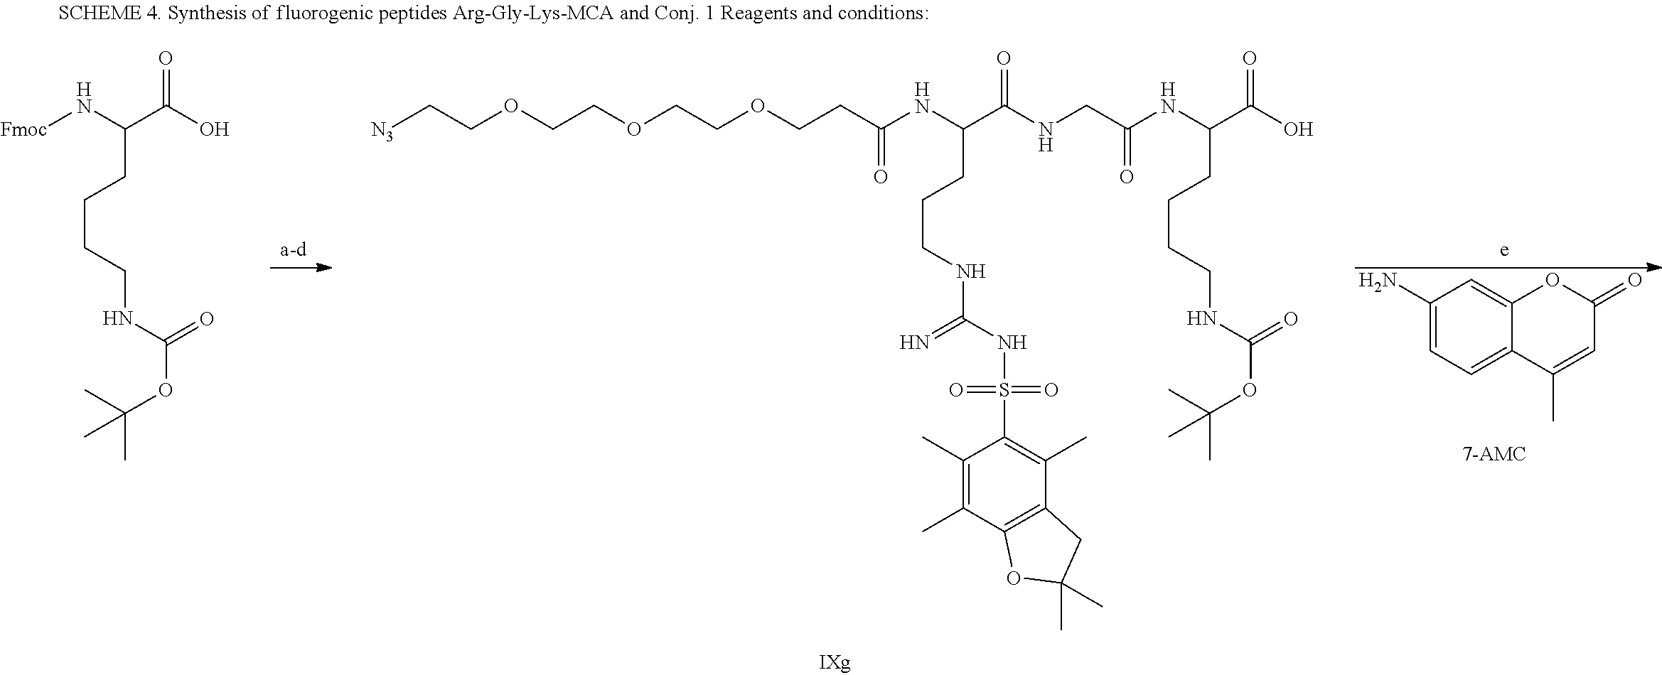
[N3]CCOCCOCCOCCC(NC(C(NCC(NC(C(O)=O)CCCCNC(OC(C)(C)C)=O)=O)=O)CCCNC(NS(=O)(=O)C1=C(C)C2=C(C(C)=C1C)OC(C)(C)C2)=N)=O.C1(N)=CC=C2C(=C1)OC(=O)C=C2C.[Fmoc]NC(C(O)=O)CCCCNC(OC(C)(C)C)=O
